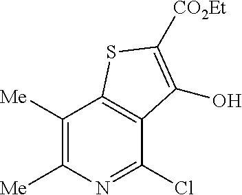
N1=C(Cl)C2=C(C([Me])=C1[Me])SC([CO2Et])=C2O
